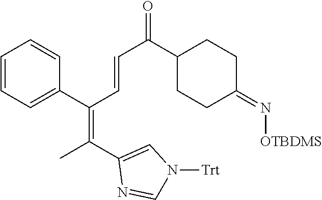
C1=CC=C(C(C=CC(C2CCC(=N[OTBDMS])CC2)=O)=C(C2=CN([Trt])C=N2)C)C=C1
